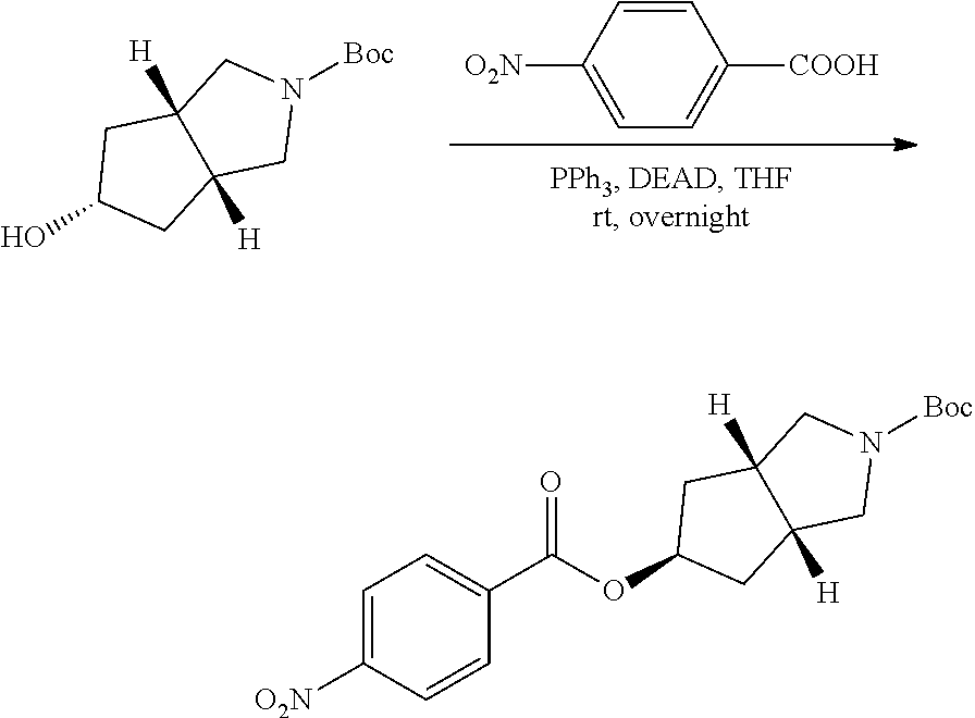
C1=CC([O2N])=CC=C1[COOH].[Boc]N1CC2([H])C([H])(C1)CC(O)C2.[Boc]N1CC2([H])C([H])(C1)CC(OC(C1=CC=C([O2N])C=C1)=O)C2
